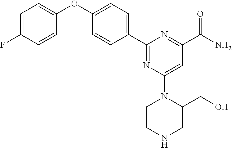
C1=C(F)C=CC(OC2=CC=C(C3=NC(N4CCNCC4CO)=CC(C(N)=O)=N3)C=C2)=C1
